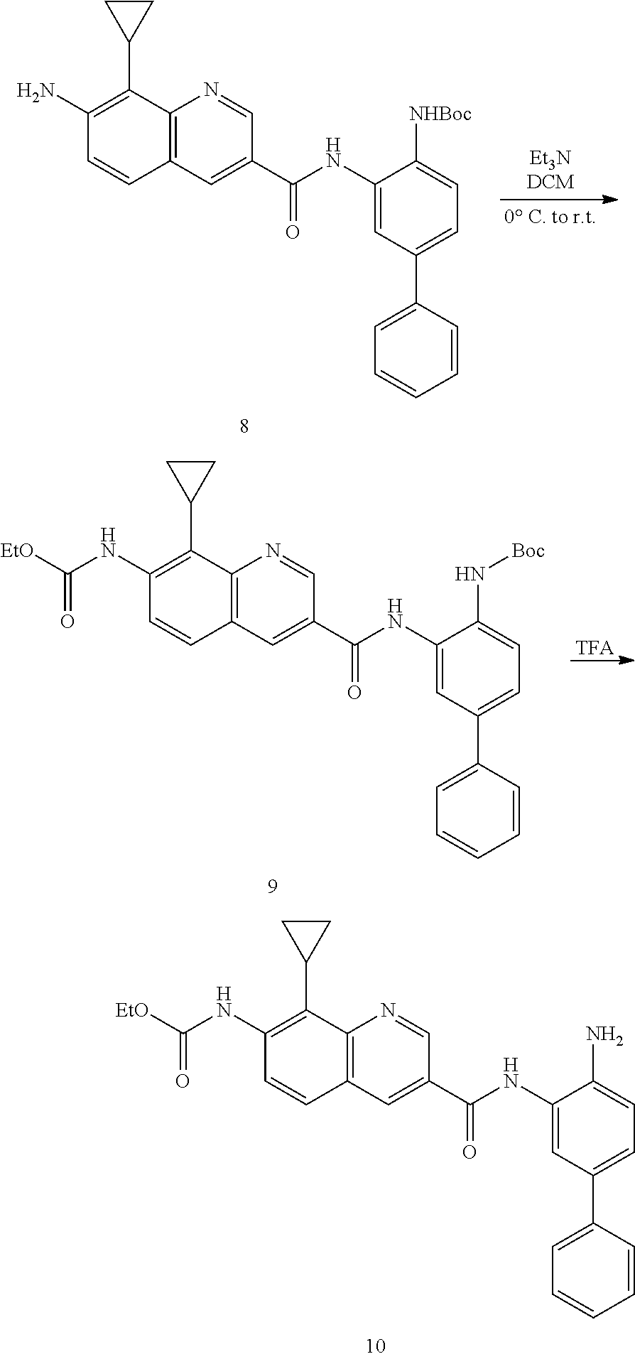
C12=C(C=C(C(NC3=CC(C4=CC=CC=C4)=CC=C3[NHBoc])=O)C=N1)C=CC(N)=C2C1CC1.[TFA].C12=C(C=C(C(NC3=CC(C4=CC=CC=C4)=CC=C3N[Boc])=O)C=N1)C=CC(NC([EtO])=O)=C2C1CC1.C12=C(C=C(C(NC3=CC(C4=CC=CC=C4)=CC=C3N)=O)C=N1)C=CC(NC([EtO])=O)=C2C1CC1
